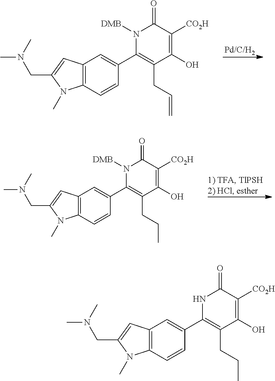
C12=C(C=CC(C3=C(CC=C)C(O)=C([CO2H])C(=O)N3[DMB])=C1)N(C)C(CN(C)C)=C2.C12=C(C=CC(C3=C(CCC)C(O)=C([CO2H])C(=O)N3[DMB])=C1)N(C)C(CN(C)C)=C2.C12=C(C=CC(C3=C(CCC)C(O)=C([CO2H])C(=O)N3)=C1)N(C)C(CN(C)C)=C2
